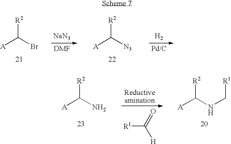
[R2]C(Br)[A].[R2]C([N3])[A].[H2].[NaN3].[R2]C(N)[A].[R1]C(=O)[H].[R2]C(NC[R1])[A]
